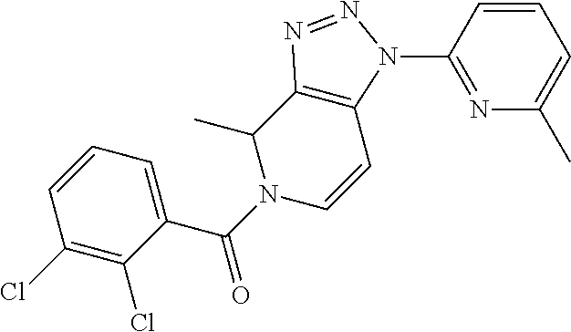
C1(C(N2C(C)C3=C(C=C2)N(C2=NC(C)=CC=C2)N=N3)=O)=CC=CC(Cl)=C1Cl
